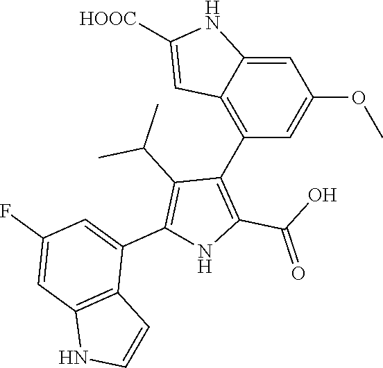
C1=C2C(=C(C3=C(C(O)=O)NC(C4=CC(F)=CC5=C4C=CN5)=C3C(C)C)C=C1OC)C=C([HOOC])N2
